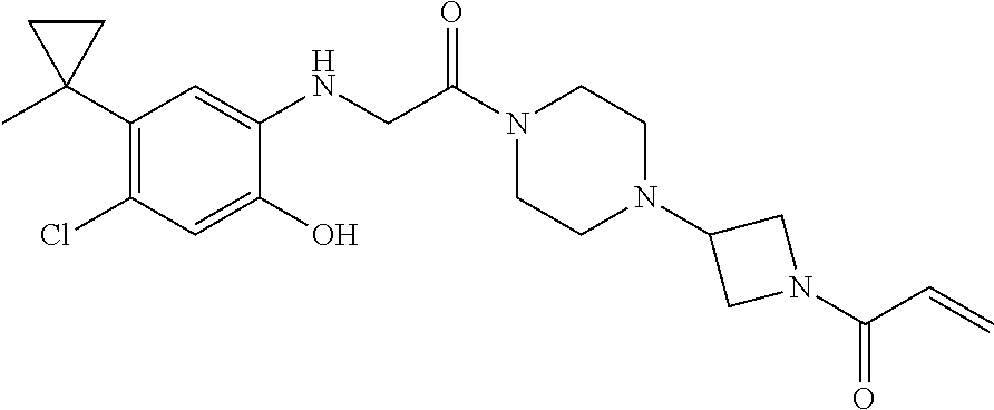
C1(C2(C)CC2)=C(Cl)C=C(O)C(NCC(N2CCN(C3CN(C(C=C)=O)C3)CC2)=O)=C1
